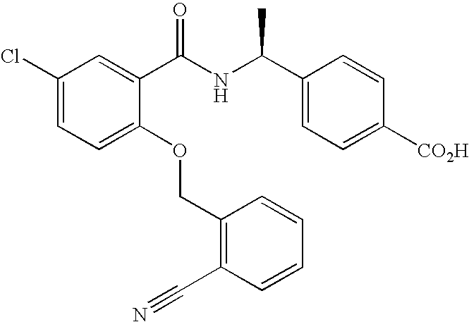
C1(Cl)=CC=C(OCC2=C(C#N)C=CC=C2)C(C(NC(C2=CC=C([CO2H])C=C2)C)=O)=C1
